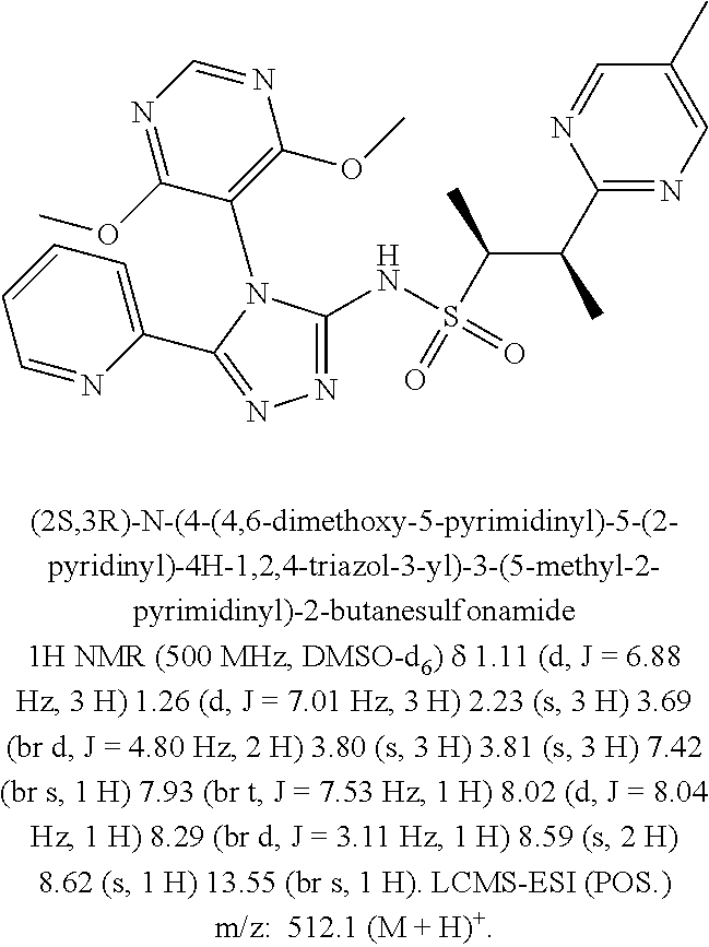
C1=NC(C2=NN=C(NS(=O)(C(C(C)C3=NC=C(C)C=N3)C)=O)N2C2=C(OC)N=CN=C2OC)=CC=C1
